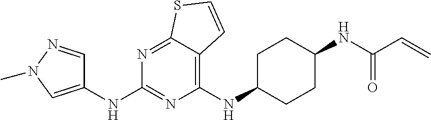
C1(NC2CCC(NC(C=C)=O)CC2)=C2C(=NC(NC3=CN(C)N=C3)=N1)SC=C2
